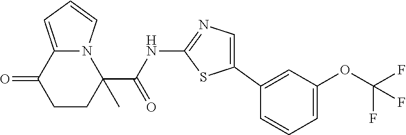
C1CC(C(NC2=NC=C(C3=CC(OC(F)(F)F)=CC=C3)S2)=O)(C)N2C(=CC=C2)C1=O
